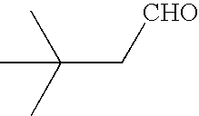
C(C(C)(C)C)[CHO]
